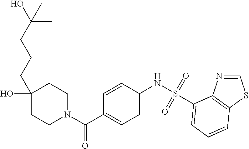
C1CN(C(C2=CC=C(NS(=O)(=O)C3=CC=CC4=C3N=CS4)C=C2)=O)CCC1(O)CCCC(O)(C)C
